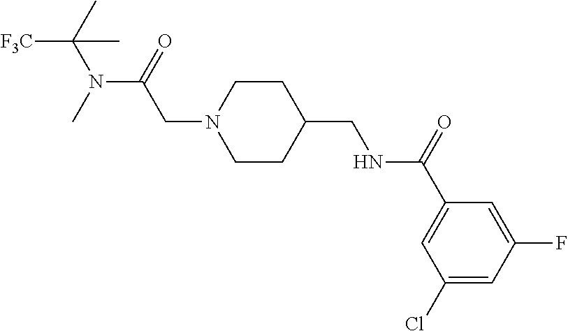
[F3C]C(N(C(=O)CN1CCC(CNC(C2=CC(Cl)=CC(F)=C2)=O)CC1)C)(C)C
